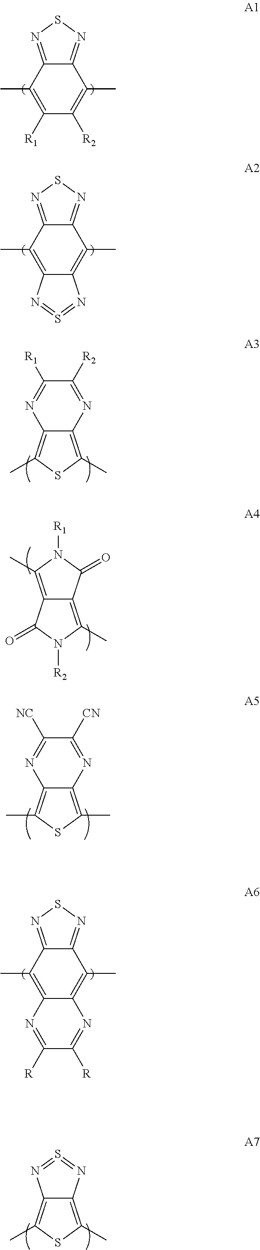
C12=NSN=C1C(C)=C([R1])C([R2])=C2C.C12=NSN=C1C(C)=C1C(=C2C)N=S=N1.C12=C(C)N([R1])C(=O)C1=C(C)N([R2])C2=O.C1([CN])=NC2=C(C)SC(C)=C2N=C1[NC].C12=NSN=C1C(C)=C1C(=C2C)N=C([R])C([R])=N1.C1([R2])=NC2=C(C)SC(C)=C2N=C1[R1].C12=C(C)SC(C)=C1N=S=N2
